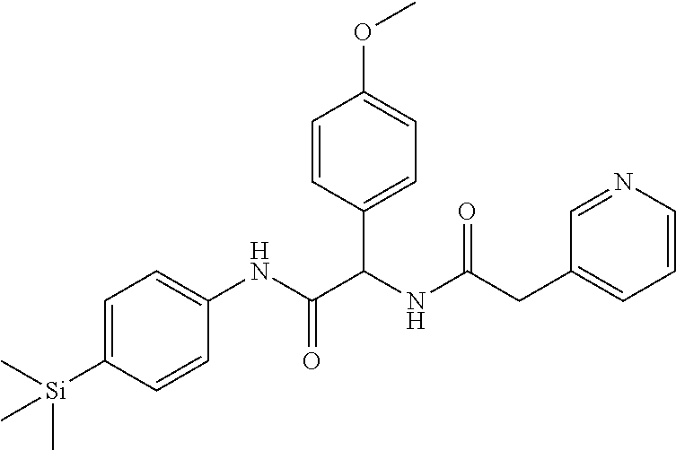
C1=C([Si](C)(C)C)C=CC(NC(=O)C(NC(CC2=CC=CN=C2)=O)C2=CC=C(OC)C=C2)=C1
